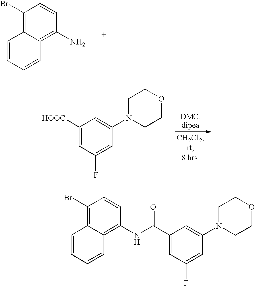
C1(Br)=C2C(=C(N)C=C1)C=CC=C2.C1([HOOC])=CC(F)=CC(N2CCOCC2)=C1.C1(Br)=C2C(=C(NC(C3=CC(F)=CC(N4CCOCC4)=C3)=O)C=C1)C=CC=C2
